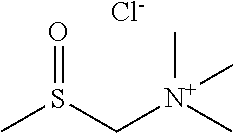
CS(C[N+](C)(C)C)=O.[Cl-]
